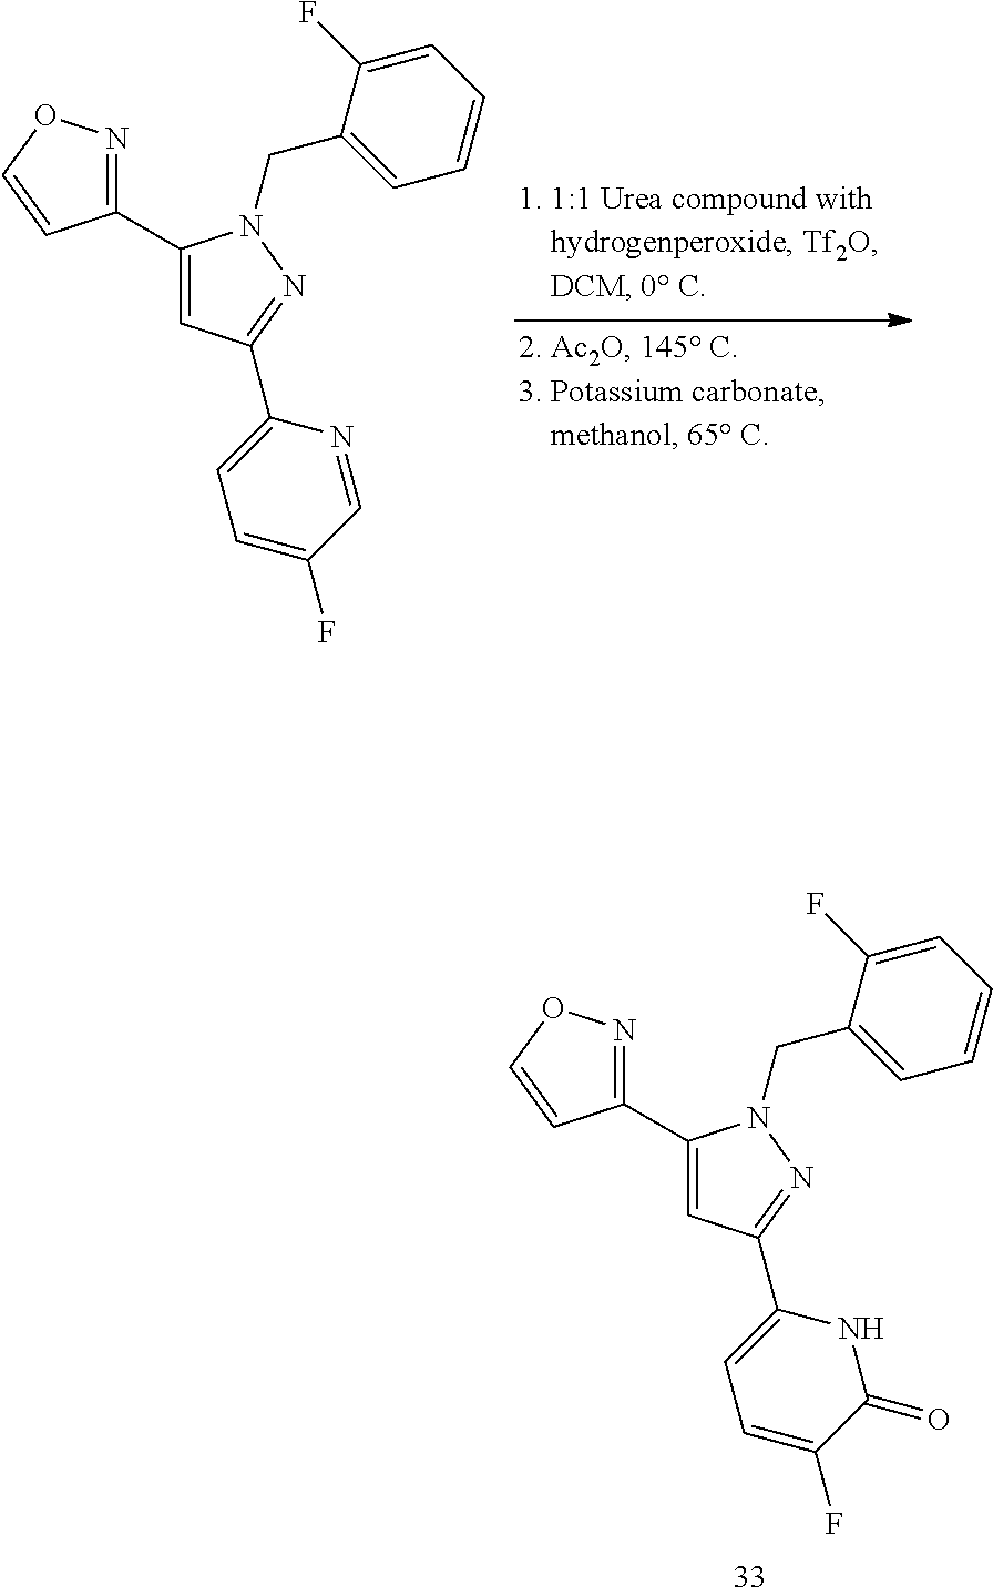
C1(C2=NOC=C2)=CC(C2=CC=C(F)C=N2)=NN1CC1=CC=CC=C1F.C1(C2=NOC=C2)=CC(C2=CC=C(F)C(=O)N2)=NN1CC1=CC=CC=C1F
